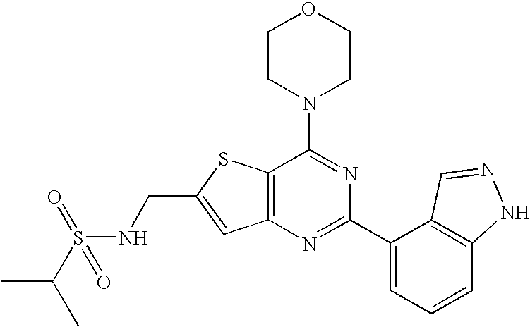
C1CN(C2=NC(C3=CC=CC4=C3C=NN4)=NC3=C2SC(CNS(=O)(=O)C(C)C)=C3)CCO1
